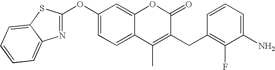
C1(OC2=NC3=CC=CC=C3S2)=CC=C2C(=C1)OC(=O)C(CC1=C(F)C(N)=CC=C1)=C2C
